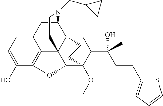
C1(O)=CC=C2C3=C1OC1C34C3(C(C2)N(CC2CC2)CC4)CC(C(CCC2=CC=CS2)(O)C)C1(OC)CC3
